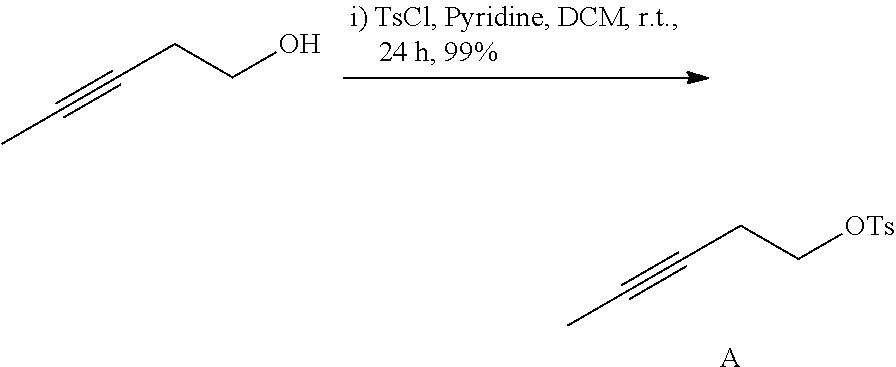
CC#CCCO.CC#CCC[OTs].[A]
